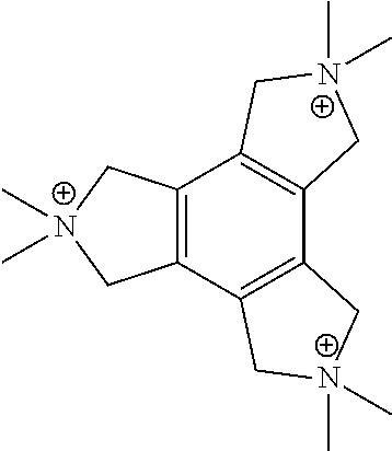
C12=C(C3=C(C4=C1C[N+](C)(C)C4)C[N+](C)(C)C3)C[N+](C)(C)C2
